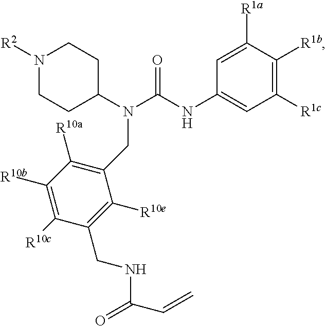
N1([R2])CCC(N(C(NC2=CC([R1c])=C([R1b])C([R1a])=C2)=O)CC2=C([R10a])C([R10b])=C([R10c])C(CNC(=O)C=C)=C2[R10e])CC1
